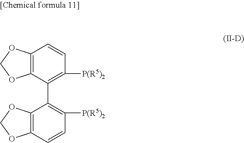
C12=C(C=CC([P(R5)2])=C1C1=C([P(R5)2])C=CC3=C1OCO3)OCO2
